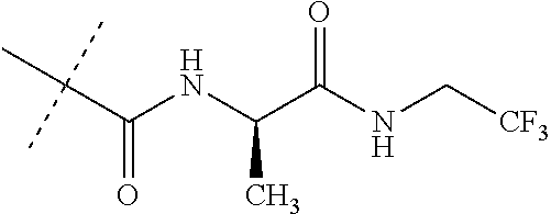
C(C(NC(C(NC[CF3])=O)C)=O)(C)(C)C
